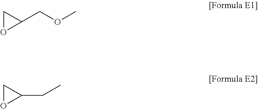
C1(COC)CO1.C1(CC)CO1
